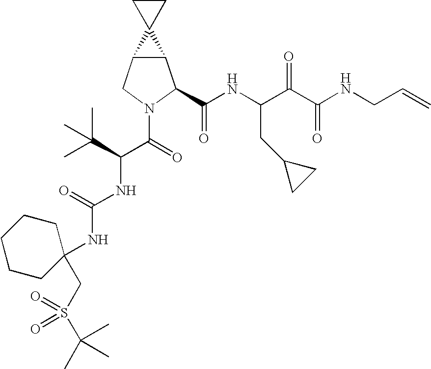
C12C(CN(C(C(NC(=O)NC3(CS(=O)(C(C)(C)C)=O)CCCCC3)C(C)(C)C)=O)C1C(NC(C(C(NCC=C)=O)=O)CC1CC1)=O)C21CC1
